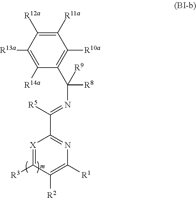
[X]1=C([R3])C([R2])=C([R1])N=C1C([R5])=NC([R8])(C1=C([R10a])C([R11a])=C([R12a])C([R13a])=C1[R14a])[R9]
